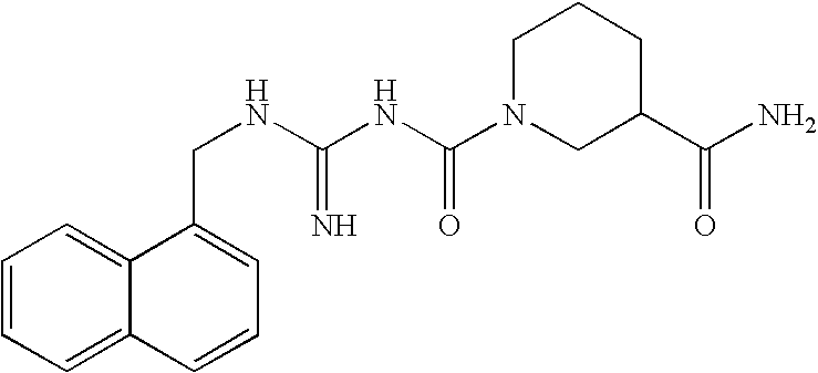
C1=CC=C2C(=C1)C(CNC(NC(N1CC(C(N)=O)CCC1)=O)=N)=CC=C2
